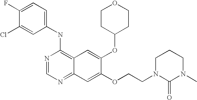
C1(NC2=C3C(=NC=N2)C=C(OCCN2C(=O)N(C)CCC2)C(OC2CCOCC2)=C3)=CC=C(F)C(Cl)=C1
